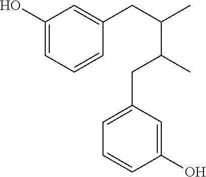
C1(O)=CC=CC(CC(C)C(C)CC2=CC=CC(O)=C2)=C1
